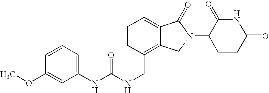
C1=CC(CNC(=O)NC2=CC=CC(OC)=C2)=C2C(=C1)C(=O)N(C1CCC(=O)NC1=O)C2
